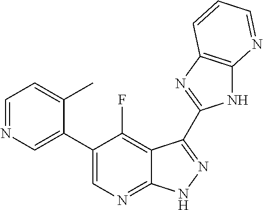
C1=NC=C(C2=CN=C3C(=C2F)C(C2=NC4=C(N2)N=CC=C4)=NN3)C(C)=C1
